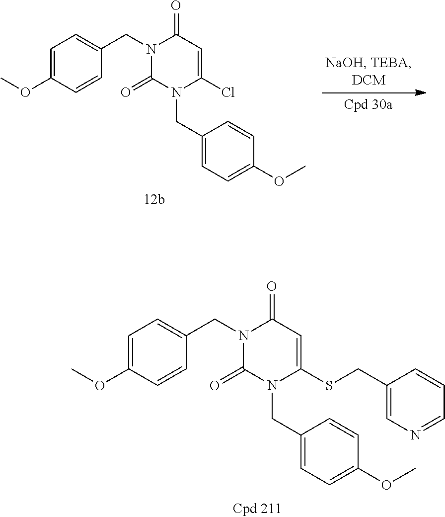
C1=C(OC)C=CC(CN2C(=O)N(CC3=CC=C(OC)C=C3)C(SCC3=CN=CC=C3)=CC2=O)=C1.C1=C(OC)C=CC(CN2C(=O)N(CC3=CC=C(OC)C=C3)C(Cl)=CC2=O)=C1
